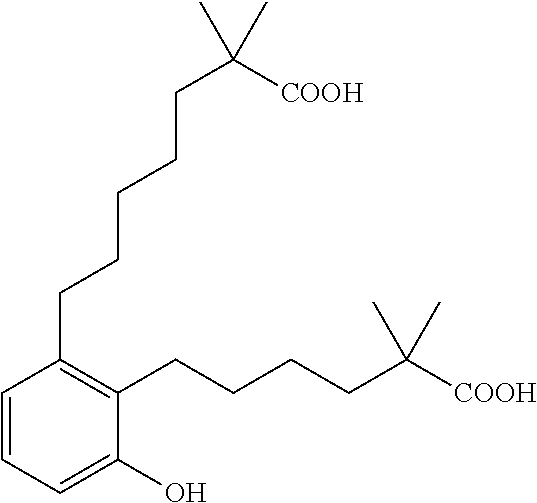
C1=CC=C(O)C(CCCCC([COOH])(C)C)=C1CCCCCC(C)([COOH])C
